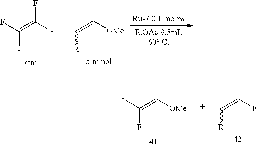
FC(=C(F)F)F.C(=C[OMe])[R].FC(=C[OMe])F.C(=C(F)F)[R]
